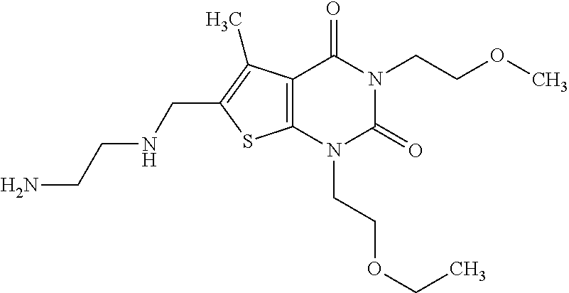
C12=C(N(CCOCC)C(=O)N(CCOC)C1=O)SC(CNCCN)=C2C
